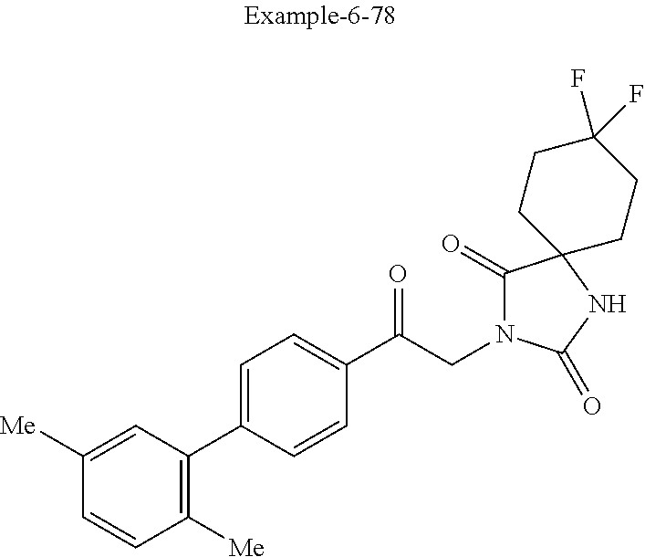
C1([Me])=CC(C2=CC=C(C(CN3C(=O)C4(NC3=O)CCC(F)(F)CC4)=O)C=C2)=C([Me])C=C1
